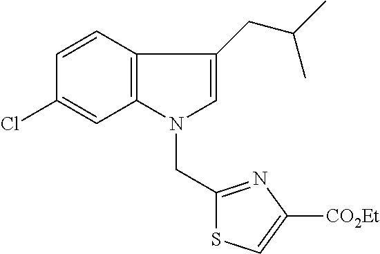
C12=C(N(CC3=NC([CO2Et])=CS3)C=C1CC(C)C)C=C(Cl)C=C2
